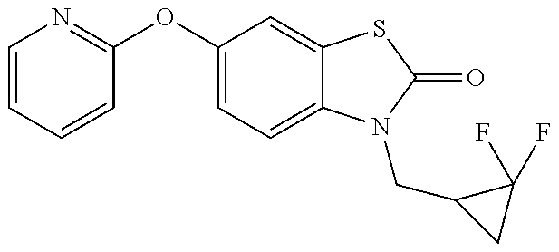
C1(OC2=CC=C3C(=C2)SC(=O)N3CC2CC2(F)F)=NC=CC=C1
